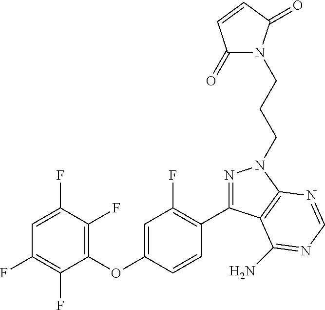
C1(OC2=CC(F)=C(C3=NN(CCCN4C(=O)C=CC4=O)C4=C3C(N)=NC=N4)C=C2)=C(F)C(F)=CC(F)=C1F
